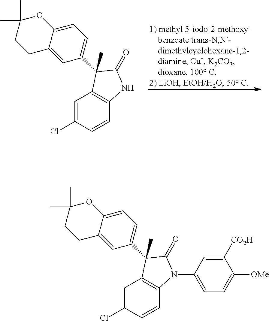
C12=C(C=CC(Cl)=C1)NC(=O)C2(C)C1=CC=C2C(=C1)CCC(C)(C)O2.C12=C(C=CC(Cl)=C1)N(C1=CC=C([OMe])C([CO2H])=C1)C(=O)C2(C)C1=CC=C2C(=C1)CCC(C)(C)O2
